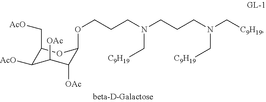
O(CCCN(CCCN(C[C9H19])C[C9H19])C[C9H19])C1C([OAc])C([OAc])C([AcO])C(C[AcO])O1
